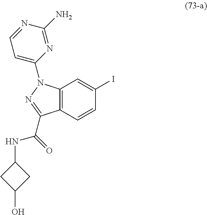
C12=C(C=CC(I)=C1)C(C(=O)NC1CC(O)C1)=NN2C1=CC=NC(N)=N1
